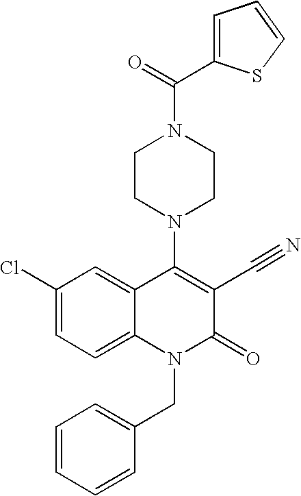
C1=C(C(N2CCN(C3=C(C#N)C(=O)N(CC4=CC=CC=C4)C4=CC=C(Cl)C=C34)CC2)=O)SC=C1
